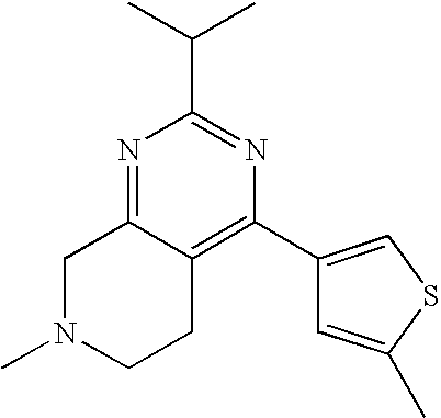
C1(C(C)C)=NC(C2=CSC(C)=C2)=C2C(=N1)CN(C)CC2
